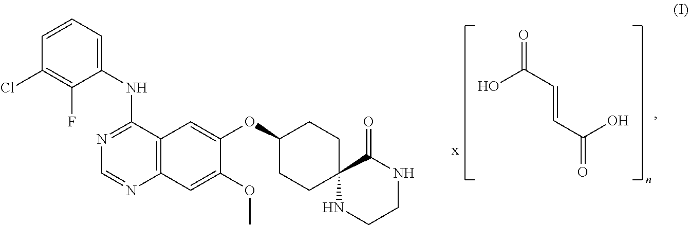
C1(NC2=NC=NC3=C2C=C(OC2CCC4(CC2)NCCNC4=O)C(OC)=C3)=CC=CC(Cl)=C1F.O=C(C=CC(=O)O)O
